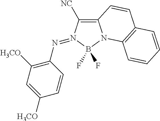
C12=C([NC])N(=NC3=C([H3CO])C=C([H3CO])C=C3)B(F)(F)N1C1=C(C=C2)C=CC=C1
